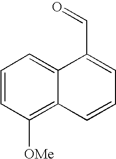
C1=CC([OMe])=C2C(=C1)C(C=O)=CC=C2
